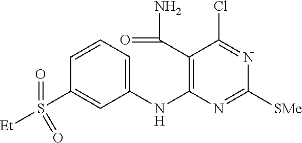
C1=CC=C(NC2=C(C(=O)N)C(Cl)=NC([SMe])=N2)C=C1S([Et])(=O)=O
